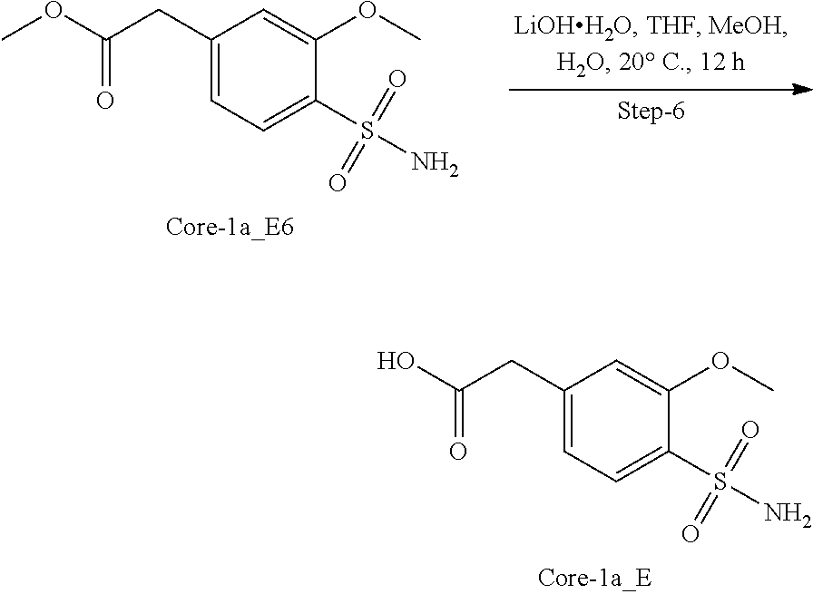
C1(CC(=O)O)=CC=C(S(=O)(=O)N)C(OC)=C1.C1(CC(=O)OC)=CC=C(S(=O)(=O)N)C(OC)=C1
